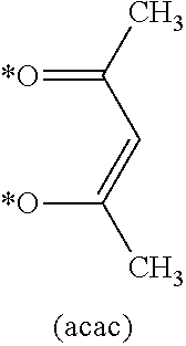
C(=[*O])(C=C([*O])C)C
